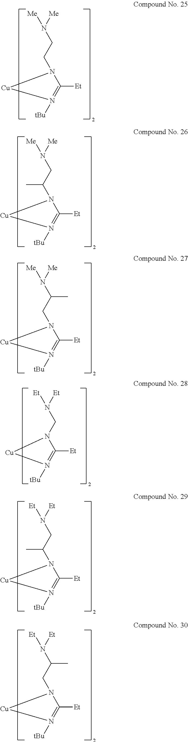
N(CC(C)N1C([Et])=N([tBu])[Cu]1)([Me])[Me].N(C(CN1C([Et])=N([tBu])[Cu]1)C)([Me])[Me].N(CC(C)N1C([Et])=N([tBu])[Cu]1)([Et])[Et].N(C(CN1C([Et])=N([tBu])[Cu]1)C)([Et])[Et].N(CN1C([Et])=N([tBu])[Cu]1)([Et])[Et].N1(CCN([Me])[Me])C([Et])=N([tBu])[Cu]1
